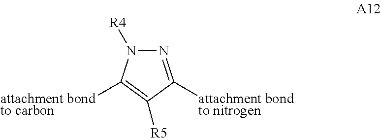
N1=C([attachment bondto nitrogen])C([R5])=C([attachment bondto carbon])N1[R4]
